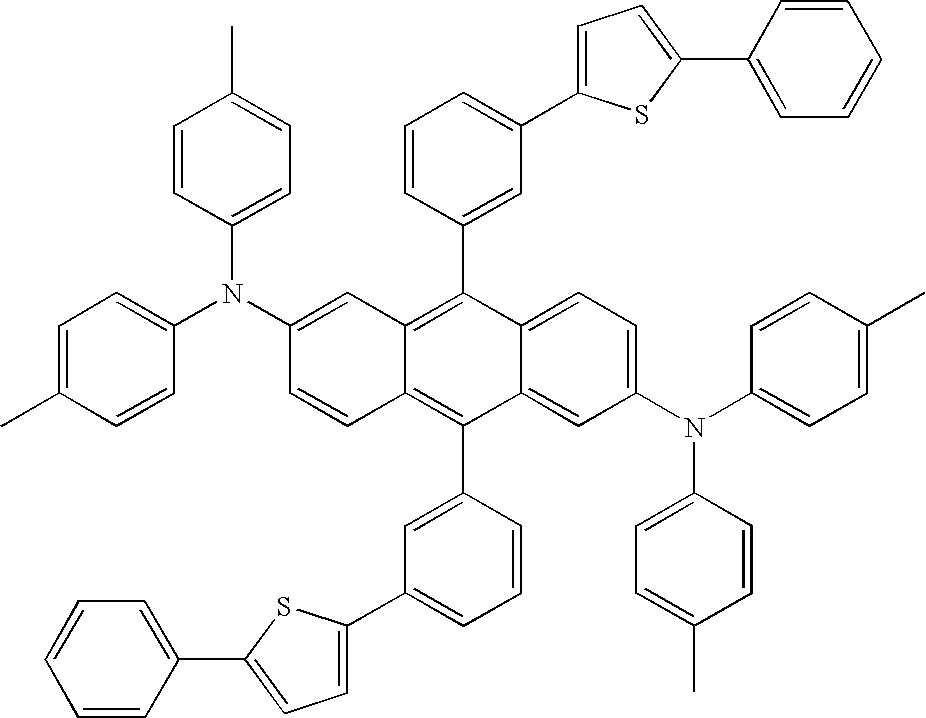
C1=CC=C(C2=CC=C(C3=CC=CC=C3)S2)C=C1C1=C2C(=C(C3=CC(C4=CC=C(C5=CC=CC=C5)S4)=CC=C3)C3=CC(N(C4=CC=C(C)C=C4)C4=CC=C(C)C=C4)=CC=C13)C=CC(N(C1=CC=C(C)C=C1)C1=CC=C(C)C=C1)=C2
